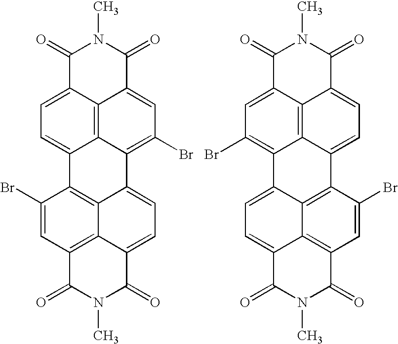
C1=C2C3=C4C(=C1)C1=C5C(=CC=C6C5=C(C=C1Br)C(=O)N(C)C6=O)C4=C(Br)C=C3C(=O)N(C)C2=O.C1=C2C3=C4C(=C1Br)C1=CC=C5C6=C(C=C(Br)C(=C16)C4=CC=C3C(=O)N(C)C2=O)C(=O)N(C)C5=O
